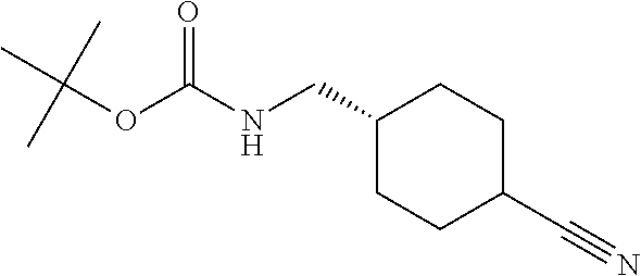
C1CC(CNC(OC(C)(C)C)=O)CCC1C#N
